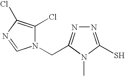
N1=C(S)N(C)C(CN2C(Cl)=C(Cl)N=C2)=N1
